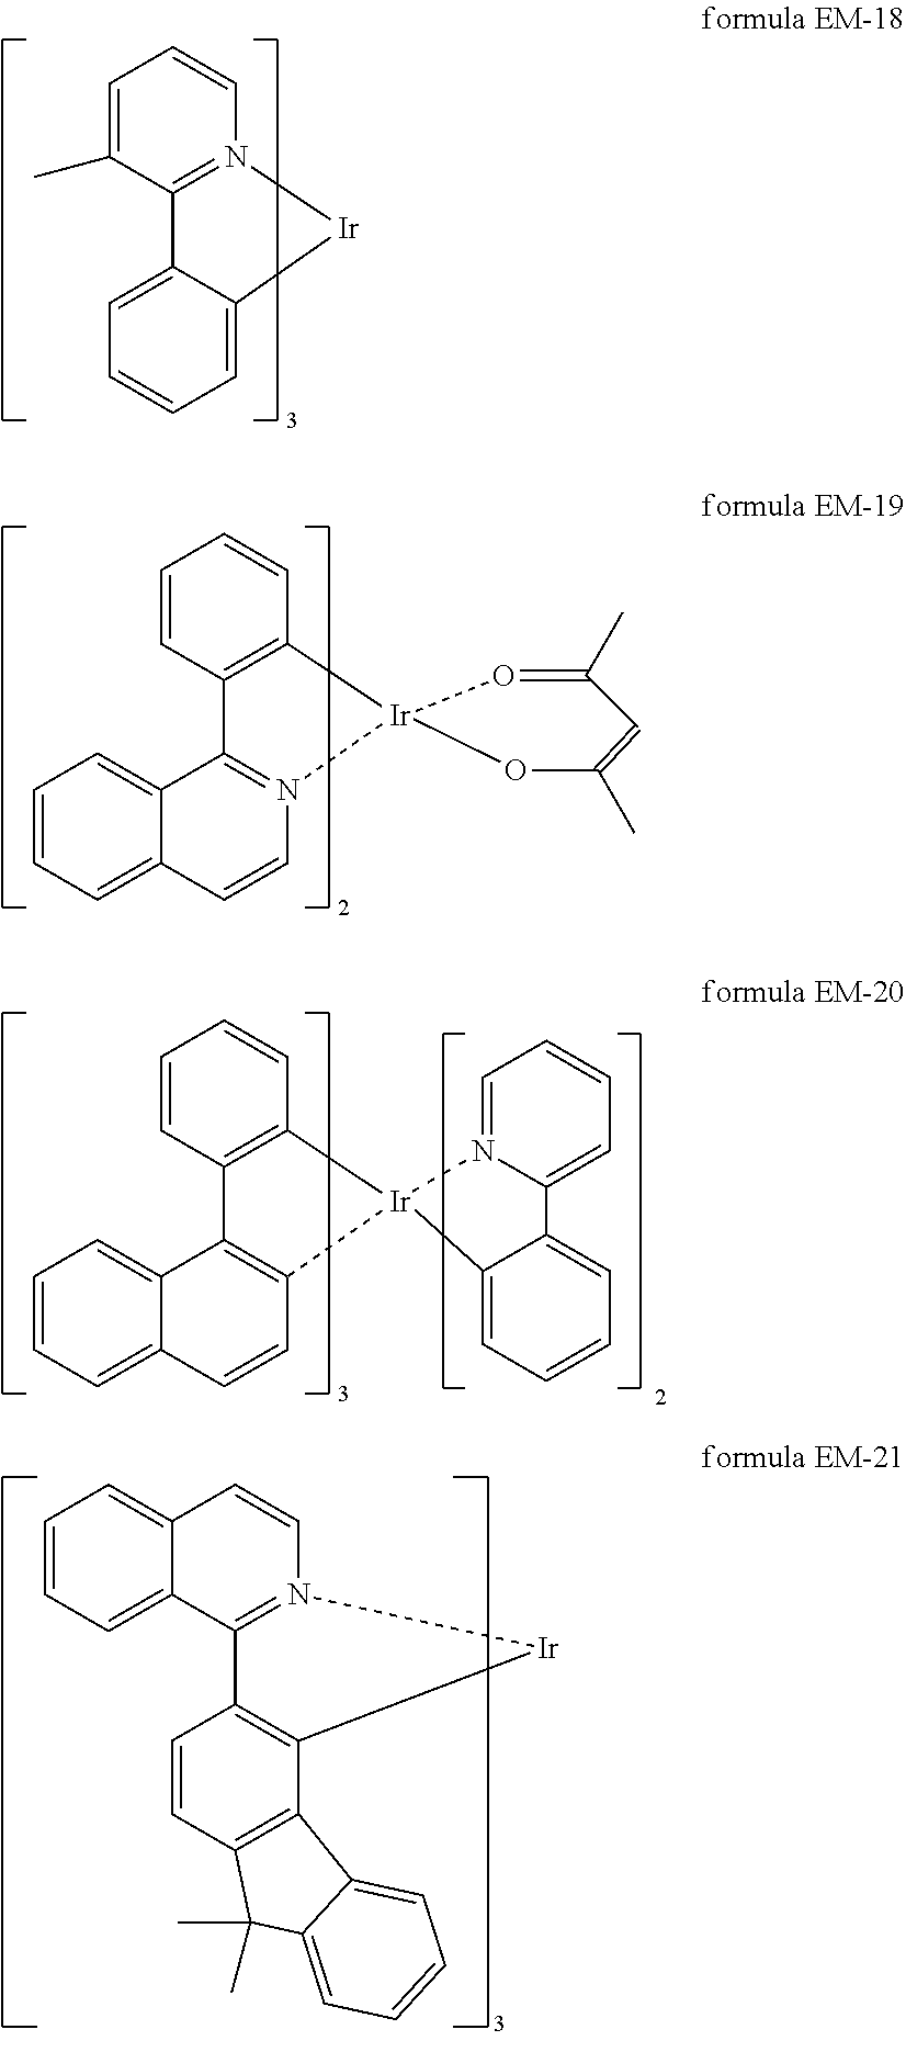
C1=C(C)C2=N(C=C1)[Ir]C1=CC=CC=C21.C1=CC2=C(C=C1)[Ir]1(N3=C2C2=CC=CC=C2C=C3)O=C(C)C=C(C)O1.C1=CC=C2C(=C1)C=CN1=C2C2=C(C3=C(C=C2)C(C)(C)C2=CC=CC=C32)[Ir]1.C1=CC2=C(C=C1)[Ir]1(C3=C2C2=CC=CC=C2C=C3)N2=CC=CC=C2C2=CC=CC=C12
